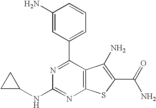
C1(C2=CC=CC(N)=C2)=NC(NC2CC2)=NC2=C1C(N)=C(C(N)=O)S2
